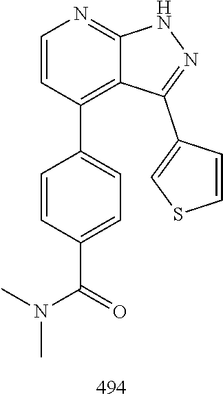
N(C)(C)C(C1=CC=C(C2=C3C(C4=CSC=C4)=NNC3=NC=C2)C=C1)=O
